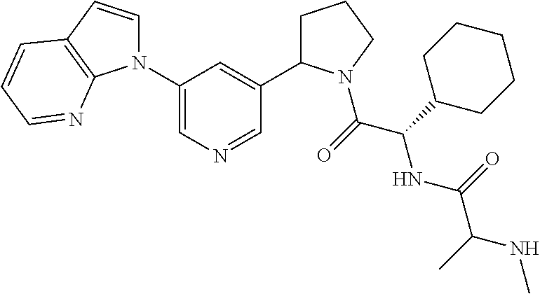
N1(C2=CN=CC(C3CCCN3C(=O)C(NC(C(C)NC)=O)C3CCCCC3)=C2)C=CC2=C1N=CC=C2
